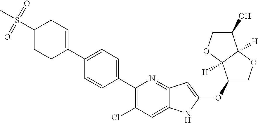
C1(C2=CC=C(C3=CCC(S(=O)(=O)C)CC3)C=C2)=C(Cl)C=C2C(=N1)C=C(OC1COC3([H])C1([H])OCC3O)N2
